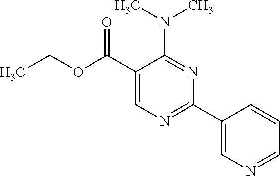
CCOC(C1=CN=C(C2=CN=CC=C2)N=C1N(C)C)=O
